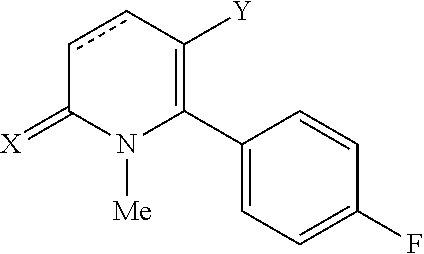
C1(C2=C([Y])ccC(=[X])N2[Me])=CC=C(F)C=C1
